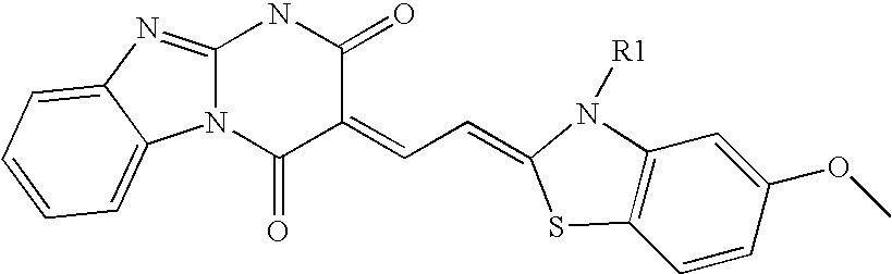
C12=C(C=CC(OC)=C1)SC(=CC=C1C(=O)NC3=NC4=CC=CC=C4N3C1=O)N2[R1]
